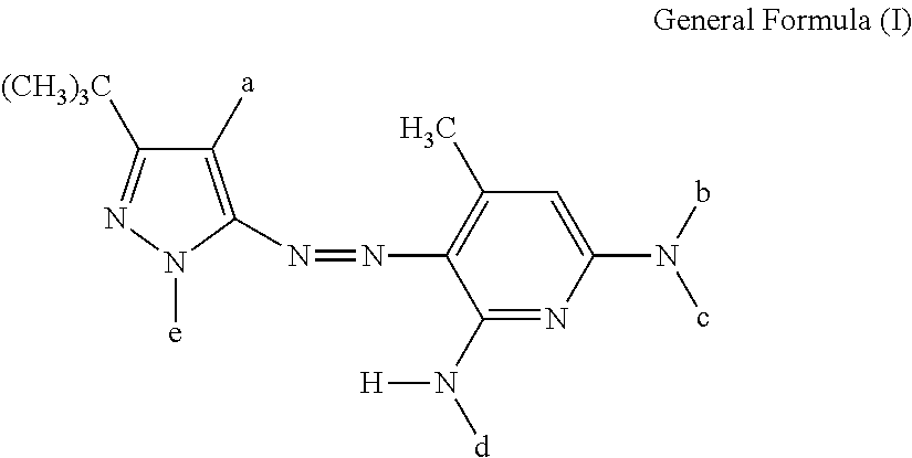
C1([a])=C(N=NC2=C(C)C=C(N(b)c)N=C2N([d])[H])N([e])N=C1[(CH3)3C]
